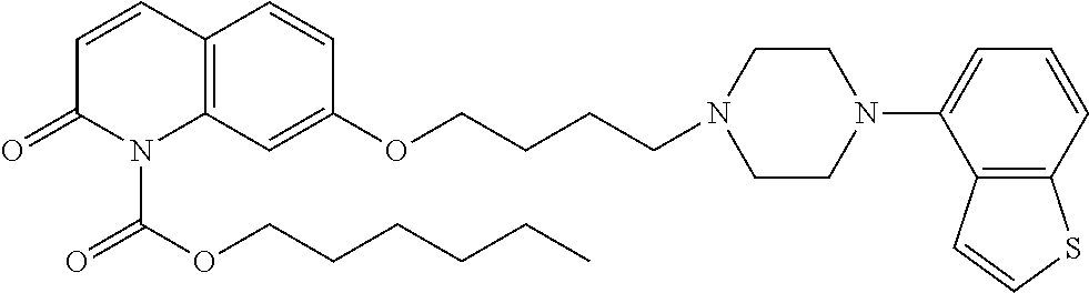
C12=C(C=C(OCCCCN3CCN(C4=CC=CC5=C4C=CS5)CC3)C=C1)N(C(OCCCCCC)=O)C(=O)C=C2
